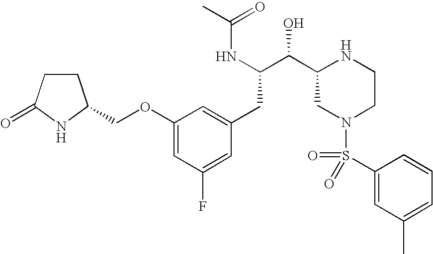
C(C(NC(=O)C)C(C1CN(S(C2=CC(C)=CC=C2)(=O)=O)CCN1)O)C1=CC(OCC2CCC(=O)N2)=CC(F)=C1
